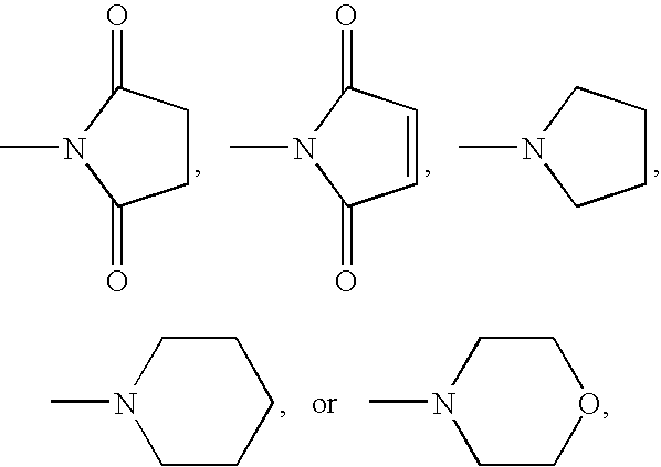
C1CC(=O)N(C)C1=O.C1=CC(=O)N(C)C1=O.C1CCN(C)C1.C1CN(C)CCC1.C1CN(C)CCO1
